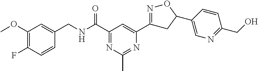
C1(OC)=C(F)C=CC(CNC(C2=NC(C)=NC(C3=NOC(C4=CN=C(CO)C=C4)C3)=C2)=O)=C1
